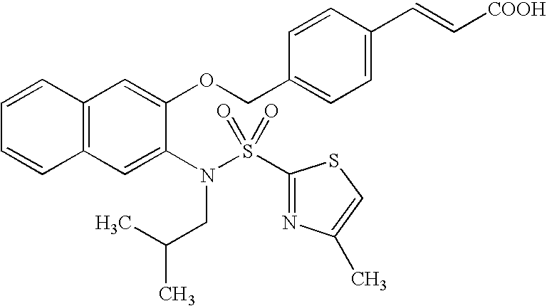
C12=C(C=C(N(CC(C)C)S(C3=NC(C)=CS3)(=O)=O)C(OCC3=CC=C(C=C[COOH])C=C3)=C1)C=CC=C2
